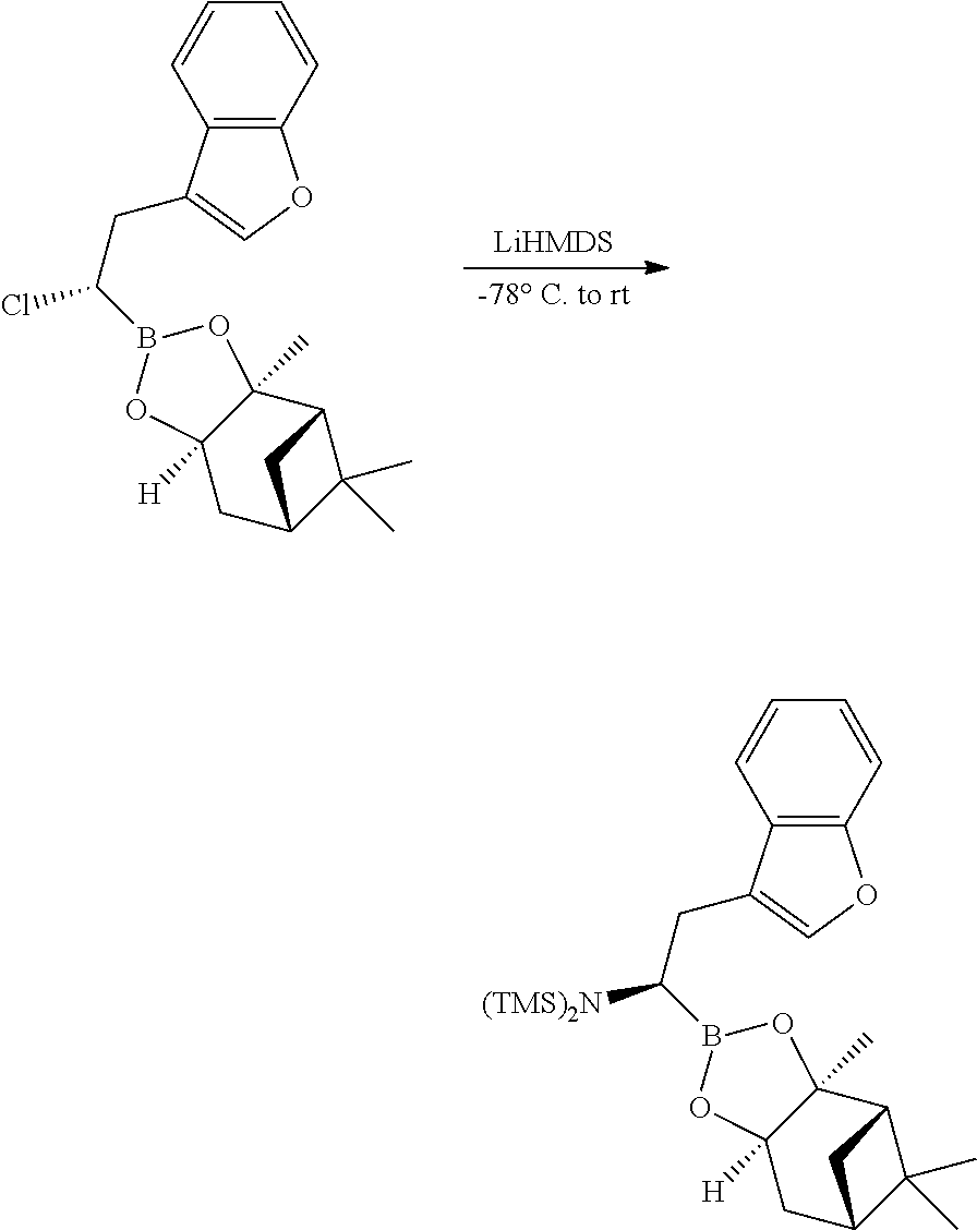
C12=C(C=CC=C1)C(CC([(TMS)2N])B1OC3([H])C(C)(O1)C1C(C)(C)C(C3)C1)=CO2.C12=C(C=CC=C1)C(CC(Cl)B1OC3([H])C(C)(O1)C1C(C)(C)C(C3)C1)=CO2.[-78 C. to rt].[LiHMDS]
